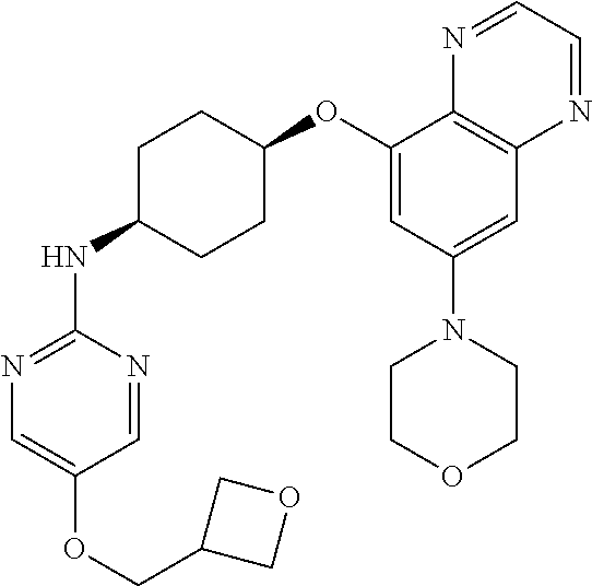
C1(OC2CCC(NC3=NC=C(OCC4COC4)C=N3)CC2)=CC(N2CCOCC2)=CC2=C1N=CC=N2
